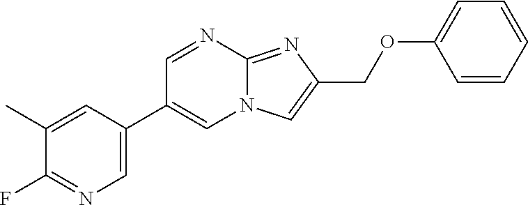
C1(C)=CC(C2=CN3C(=NC(COC4=CC=CC=C4)=C3)N=C2)=CN=C1F
